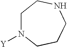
C1N([Y])CCCNC1
